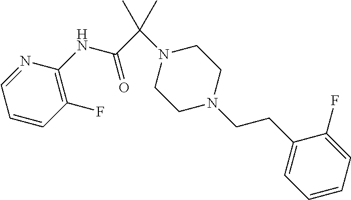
C1=CC(F)=C(NC(C(N2CCN(CCC3=CC=CC=C3F)CC2)(C)C)=O)N=C1
